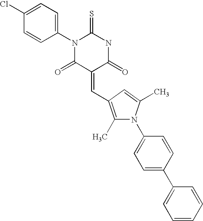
C1(C=C2C(=O)NC(=S)N(C3=CC=C(Cl)C=C3)C2=O)=C(C)N(C2=CC=C(C3=CC=CC=C3)C=C2)C(C)=C1
